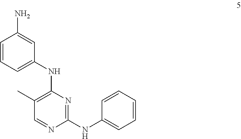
NC1=CC(NC2=C(C)C=NC(NC3=CC=CC=C3)=N2)=CC=C1
